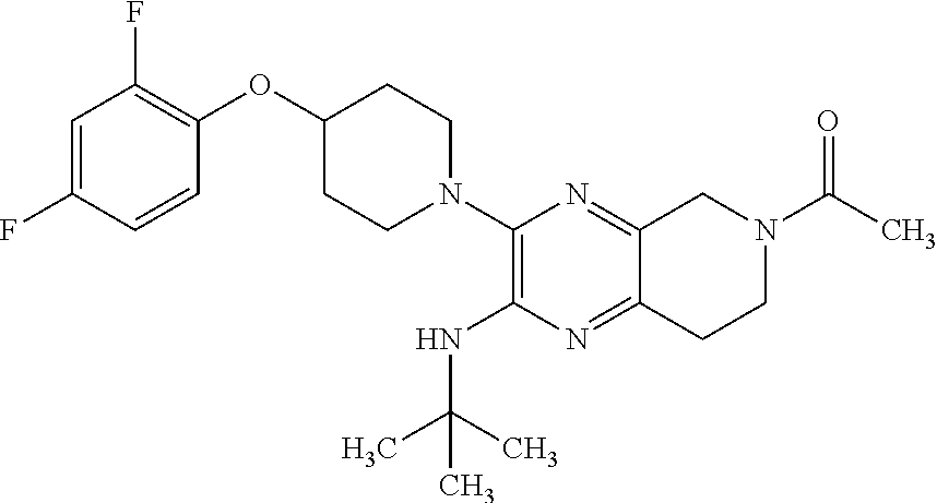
C1=C(F)C=CC(OC2CCN(C3=C(NC(C)(C)C)N=C4C(=N3)CN(C(C)=O)CC4)CC2)=C1F
